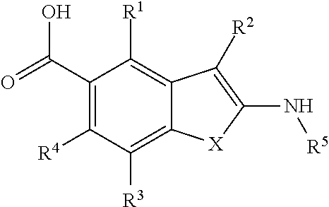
C12=C([R1])C(C(=O)O)=C([R4])C([R3])=C1[X]C(N[R5])=C2[R2]
